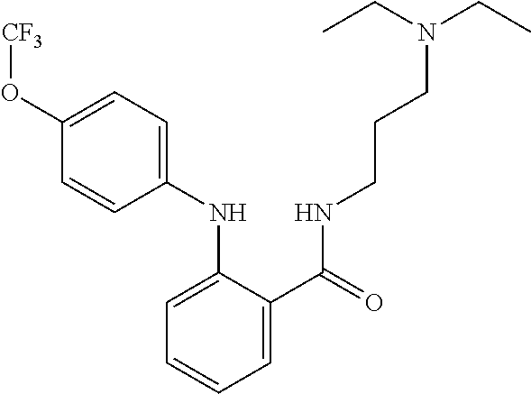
C1=C(C(=O)NCCCN(CC)CC)C(NC2=CC=C(O[CF3])C=C2)=CC=C1
